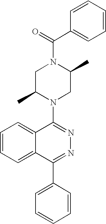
C(N1CC(C)N(C2=NN=C(C3=CC=CC=C3)C3=CC=CC=C23)CC1C)(C1=CC=CC=C1)=O
